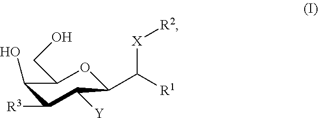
C1(O)C([R3])C([Y])C(C([R1])[X][R2])OC1CO
